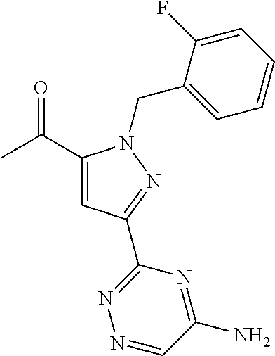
C(C1=CC(C2=NN=CC(N)=N2)=NN1CC1=CC=CC=C1F)(C)=O
